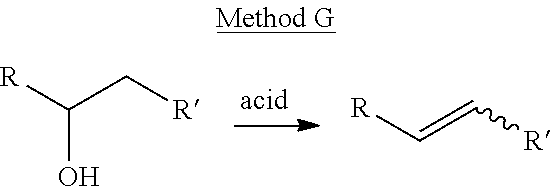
C(=C[R])[R].C(O)([R])C[R]
